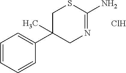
C1N=C(N)SCC1(C)C1=CC=CC=C1.Cl
